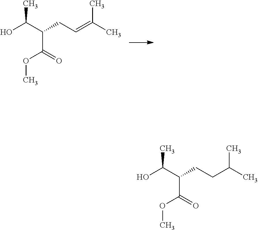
O(C(C(C(O)C)CC=C(C)C)=O)C.O(C(C(C(O)C)CCC(C)C)=O)C
